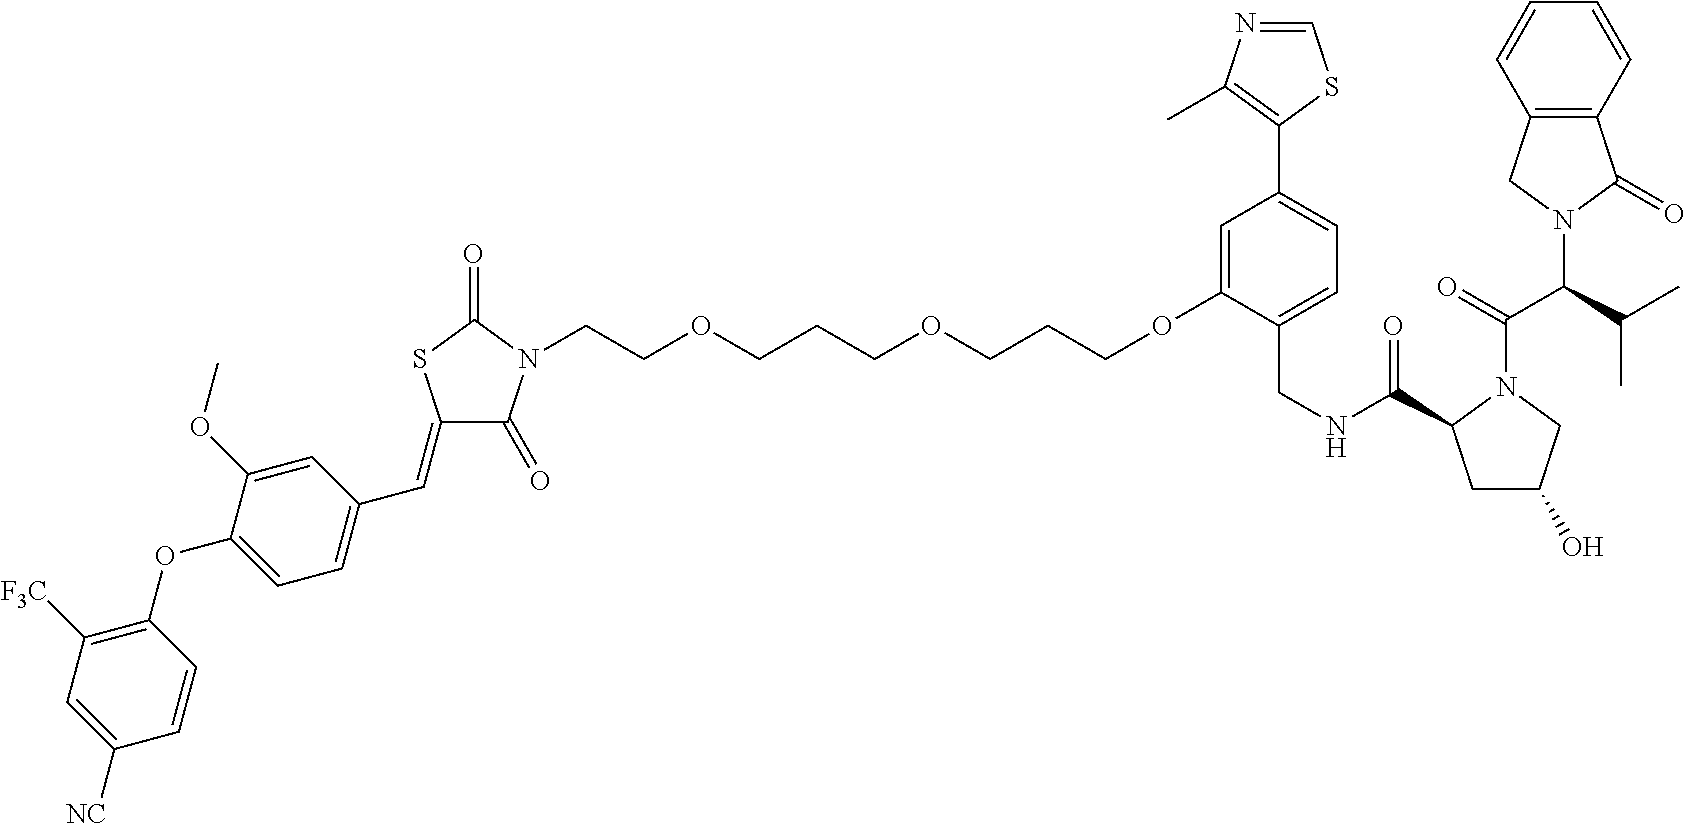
C(COCCCOCCCOC1=CC(C2=C(C)N=CS2)=CC=C1CNC(=O)C1CC(O)CN1C(=O)C(C(C)C)N1C(=O)C2=C(C1)C=CC=C2)N1C(=O)C(=CC2=CC=C(OC3=C([F3C])C=C([NC])C=C3)C(OC)=C2)SC1=O
